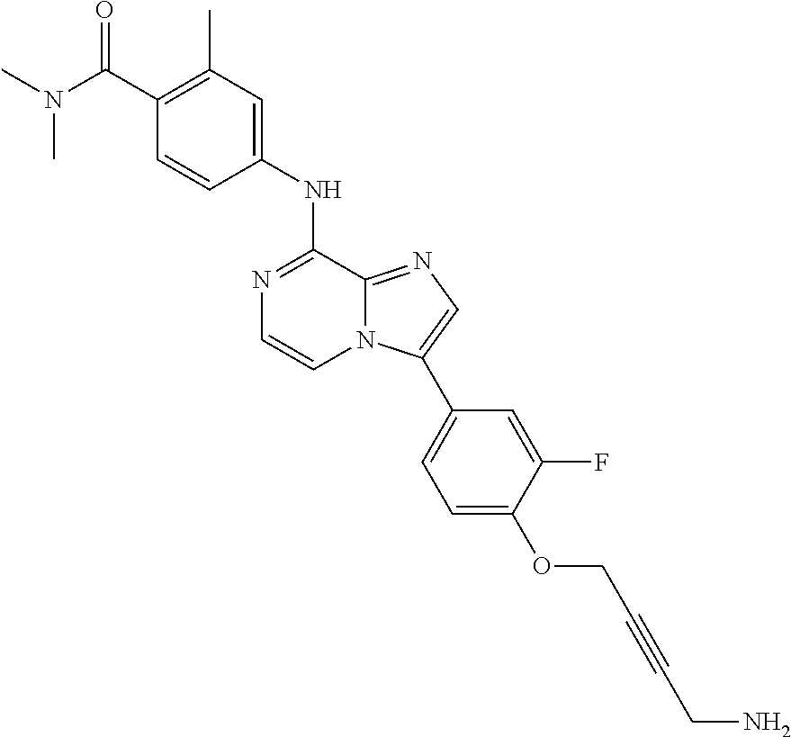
C1(C(N(C)C)=O)=C(C)C=C(NC2=NC=CN3C2=NC=C3C2=CC=C(OCC#CCN)C(F)=C2)C=C1
